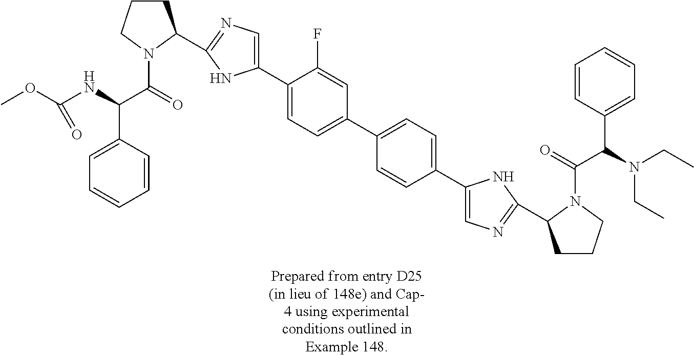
C1CCN(C(=O)C(NC(OC)=O)C2=CC=CC=C2)C1C1=NC=C(C2=CC=C(C3=CC=C(C4=CN=C(C5CCCN5C(=O)C(N(CC)CC)C5=CC=CC=C5)N4)C=C3)C=C2F)N1
